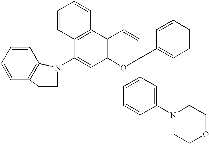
C1(N2C3=C(C=CC=C3)CC2)=CC2=C(C3=C1C=CC=C3)C=CC(C1=CC=CC=C1)(C1=CC=CC(N3CCOCC3)=C1)O2
